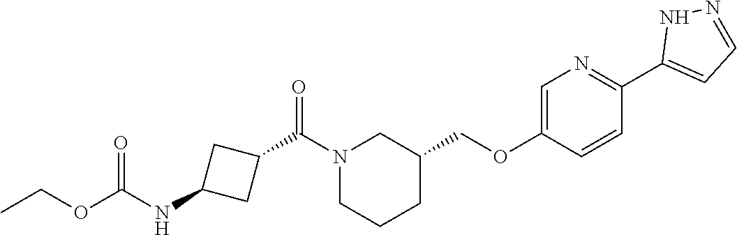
CCOC(NC1CC(C(N2CCCC(COC3=CN=C(C4=CC=NN4)C=C3)C2)=O)C1)=O
